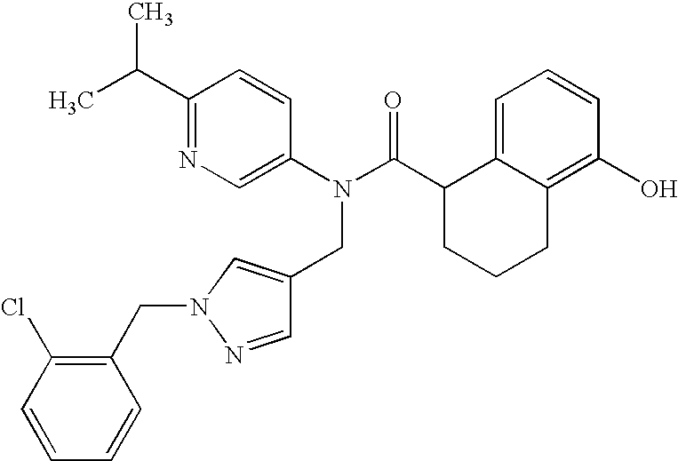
C1(C(C)C)=NC=C(N(C(C2CCCC3=C(O)C=CC=C23)=O)CC2=CN(CC3=C(Cl)C=CC=C3)N=C2)C=C1
